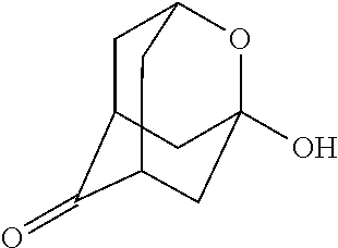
C1C2C(=O)C3CC(O)(OC1C3)C2
